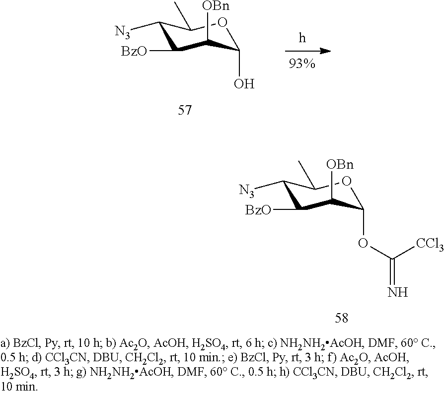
C1([N3])C([BzO])C([OBn])C(O)OC1C.C1([N3])C([BzO])C([OBn])C(OC(=N)[CCl3])OC1C
